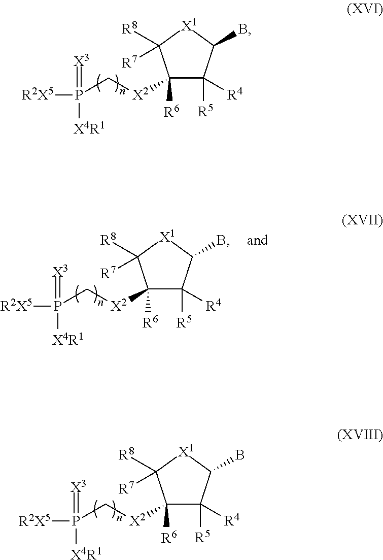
C1([X2]CP(=[X3])([X4R1])[R2X5])([R6])C([R4])([R5])C(B)[X1]C1([R8])[R7].C1([X2]CP(=[X3])([X4R1])[R2X5])([R6])C([R4])([R5])C(B)[X1]C1([R8])[R7].C1([X2]CP(=[X3])([X4R1])[R2X5])([R6])C([R4])([R5])C(B)[X1]C1([R8])[R7]
